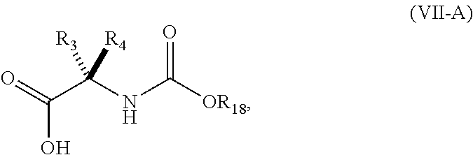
OC(C(NC(=O)[OR18])([R3])[R4])=O
